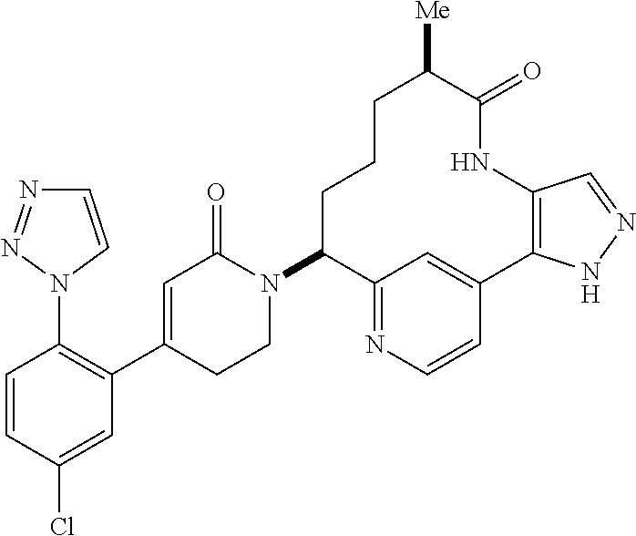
C1=CC(Cl)=CC(C2=CC(=O)N(C3C4=NC=CC(=C4)C4=C(NC(=O)C([Me])CCC3)C=NN4)CC2)=C1N1C=CN=N1
